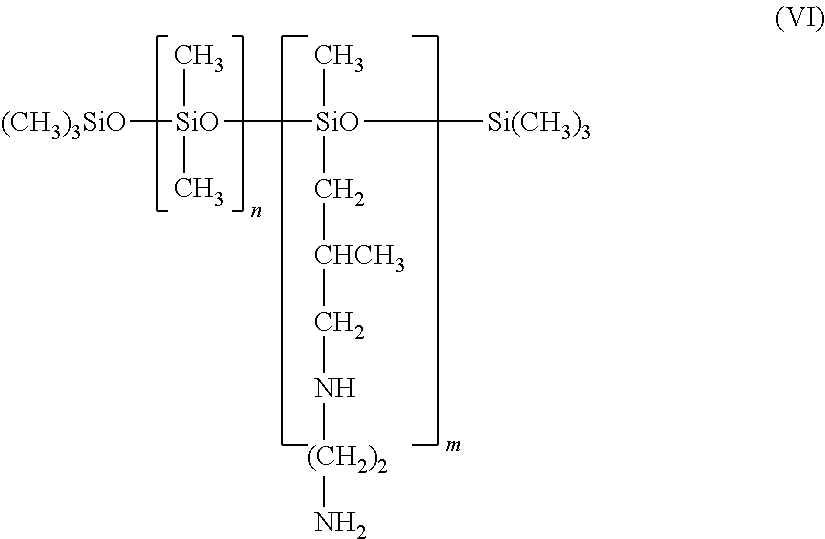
[(CH3)3SiO][SiO](C)(C)[SiO]([Si(CH3)3])(C)C[CHCH3]CN[(CH2)2]N
